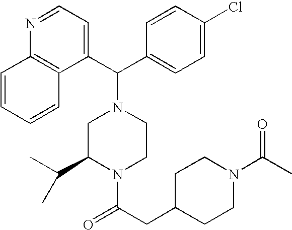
C1(C(C2=CC=C(Cl)C=C2)N2CC(C(C)C)N(C(CC3CCN(C(C)=O)CC3)=O)CC2)=CC=NC2=C1C=CC=C2
